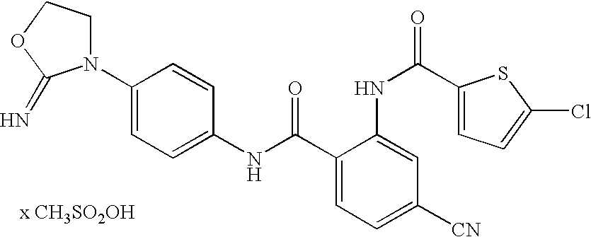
C1(NC(=O)C2=CC=C([CN])C=C2NC(C2=CC=C(Cl)S2)=O)=CC=C(N2CCOC2=N)C=C1.[x CH3SO2OH]
